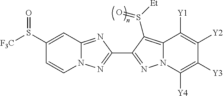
N12C(=NC(C3=NN4C(=C3S([Et])=O)C([Y1])=C([Y2])C([Y3])=C4[Y4])=N1)C=C(S([F3C])=O)C=C2
